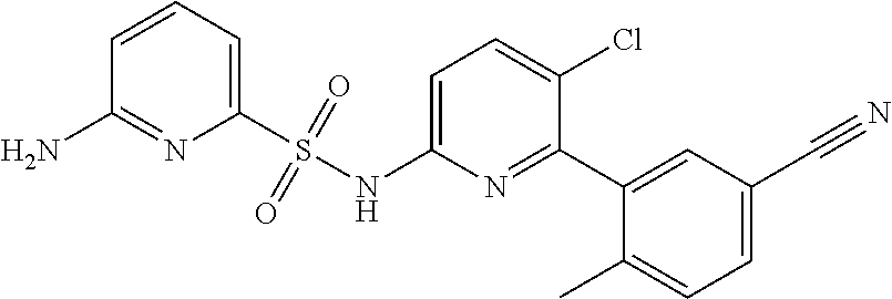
C1=CC=C(S(NC2=CC=C(Cl)C(C3=CC(C#N)=CC=C3C)=N2)(=O)=O)N=C1N
